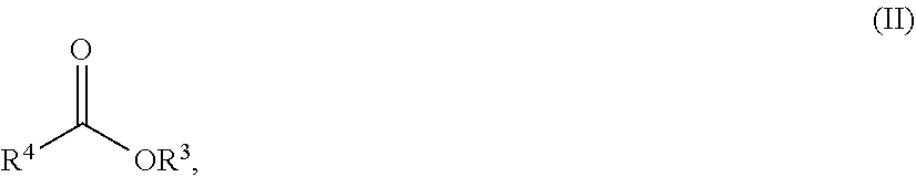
[R4]C([OR3])=O
